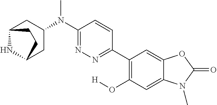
N(C)(C1=NN=C(C2=C(O[H])C=C3C(=C2)OC(=O)N3C)C=C1)C1CC2NC(C1)CC2
